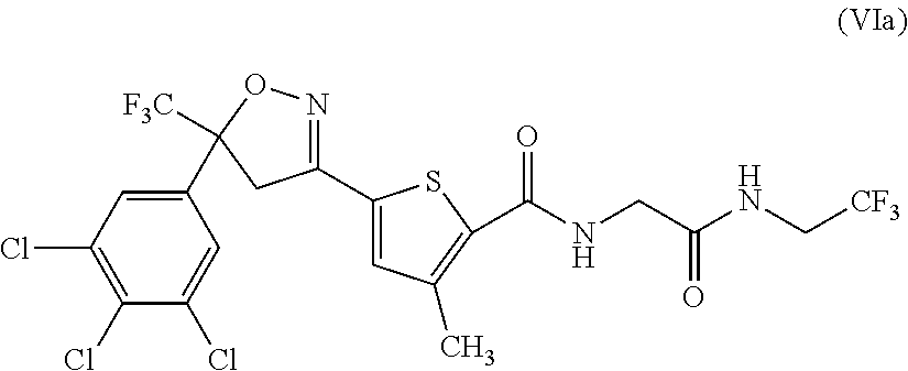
C1(C2([F3C])ON=C(C3=CC(C)=C(C(=O)NCC(NC[CF3])=O)S3)C2)=CC(Cl)=C(Cl)C(Cl)=C1
